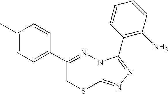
C1=C(C)C=CC(C2=NN3C(=NN=C3C3=C(N)C=CC=C3)SC2)=C1
